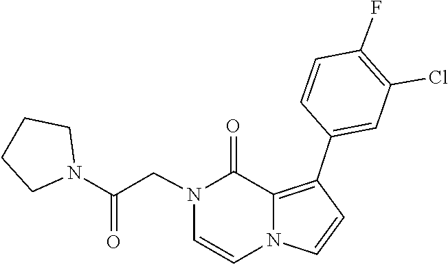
C1=CN(CC(N2CCCC2)=O)C(=O)C2=C(C3=CC(Cl)=C(F)C=C3)C=CN12
